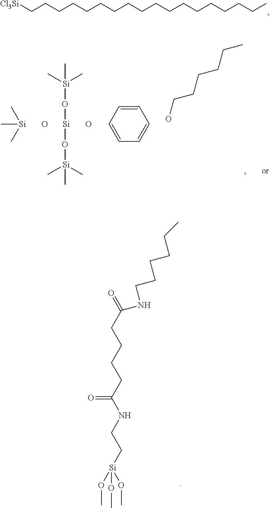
[Cl3Si]CCCCCCCCCCCCCCCCCC.C1=CC=CC=C1.OCCCCCC.O.[Si](O[Si](C)(C)C)O[Si](C)(C)C.O.[Si](C)(C)C.CO[Si](OC)(OC)CCNC(CCCCC(NCCCCCC)=O)=O
